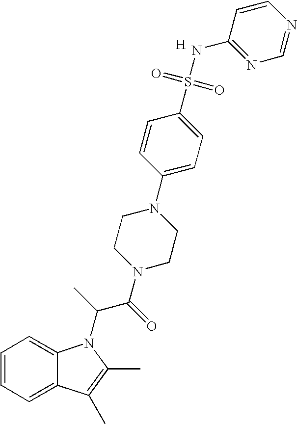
C1=CC=C2C(=C1)N(C(C(N1CCN(C3=CC=C(S(=O)(=O)NC4=NC=NC=C4)C=C3)CC1)=O)C)C(C)=C2C.[H]
